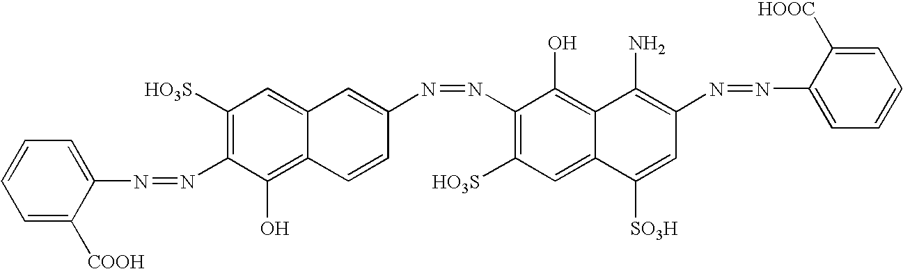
C1([COOH])=CC=CC=C1N=NC1=C([HO3S])C=C2C(=C1O)C=CC(N=NC1=C([HO3S])C=C3C(=C1O)C(N)=C(N=NC1=CC=CC=C1[HOOC])C=C3[SO3H])=C2
